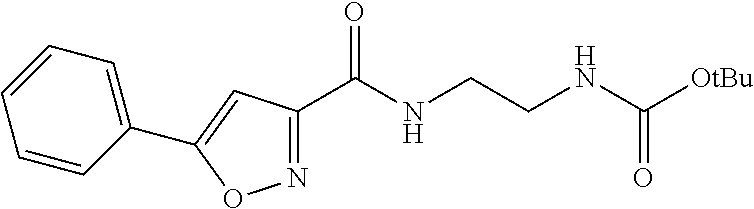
C(NCCNC(C1=NOC(C2=CC=CC=C2)=C1)=O)(=O)[OtBu]
